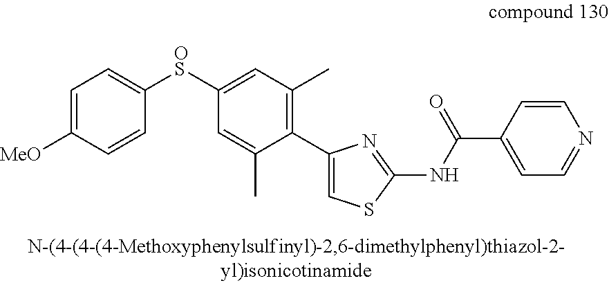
C1([OS]C2=CC=C([MeO])C=C2)=CC(C)=C(C2=CSC(NC(C3=CC=NC=C3)=O)=N2)C(C)=C1
